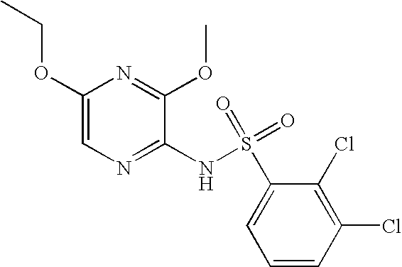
C1(OCC)=CN=C(NS(C2=CC=CC(Cl)=C2Cl)(=O)=O)C(OC)=N1
